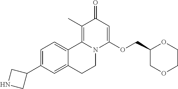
C1=C2C(=CC=C1C1CNC1)C1=C(C)C(=O)C=C(OCC3COCCO3)N1CC2
